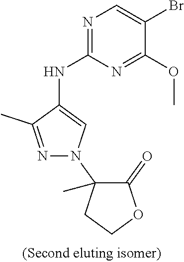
N1=C(NC2=CN(C3(C)C(=O)OCC3)N=C2C)N=C(OC)C(Br)=C1
